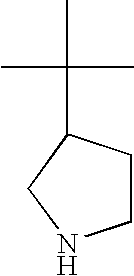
C1CC(C(C)(C)C)CN1
